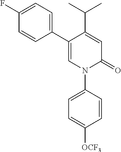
C1=C(C(C)C)C(C2=CC=C(F)C=C2)=CN(C2=CC=C([OCF3])C=C2)C1=O
